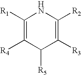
C1([R1])=C([R4])C([R5])C([R3])=C([R2])N1
